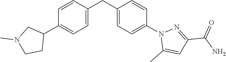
C1=C(CC2=CC=C(N3C(C)=CC(C(N)=O)=N3)C=C2)C=CC(C2CN(C)CC2)=C1
